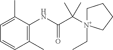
C1(C)=C(NC(C([N+]2(CC)CCCC2)(C)C)=O)C(C)=CC=C1
